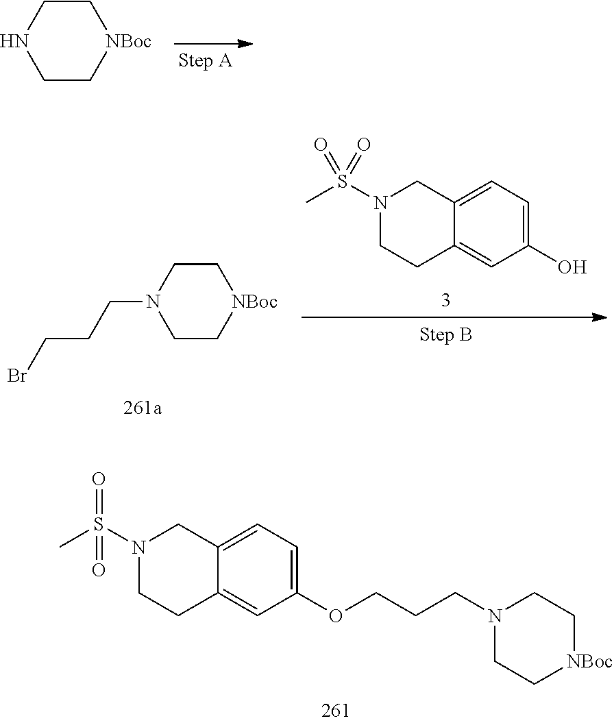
C1C[NBoc]CCN1.C12=CC(O)=CC=C1CN(S(C)(=O)=O)CC2.C1C[NBoc]CCN1CCCBr.C12=CC(OCCCN3CC[NBoc]CC3)=CC=C1CN(S(C)(=O)=O)CC2
